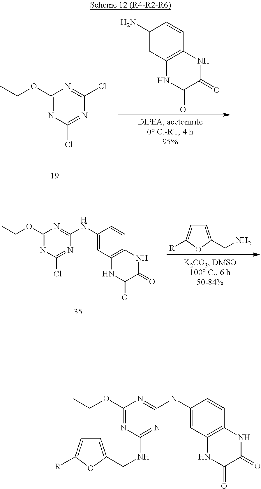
C1(OCC)=NC(Cl)=NC(Cl)=N1.C1(N)=CC2=C(C=C1)NC(=O)C(=O)N2.C1(NC2=NC(OCC)=NC(Cl)=N2)=CC2=C(C=C1)NC(=O)C(=O)N2.C1=C(CN)OC([R])=C1.C1(NC2=NC(OCC)=NC(NCC3=CC=C([R])O3)=N2)=CC2=C(C=C1)NC(=O)C(=O)N2
